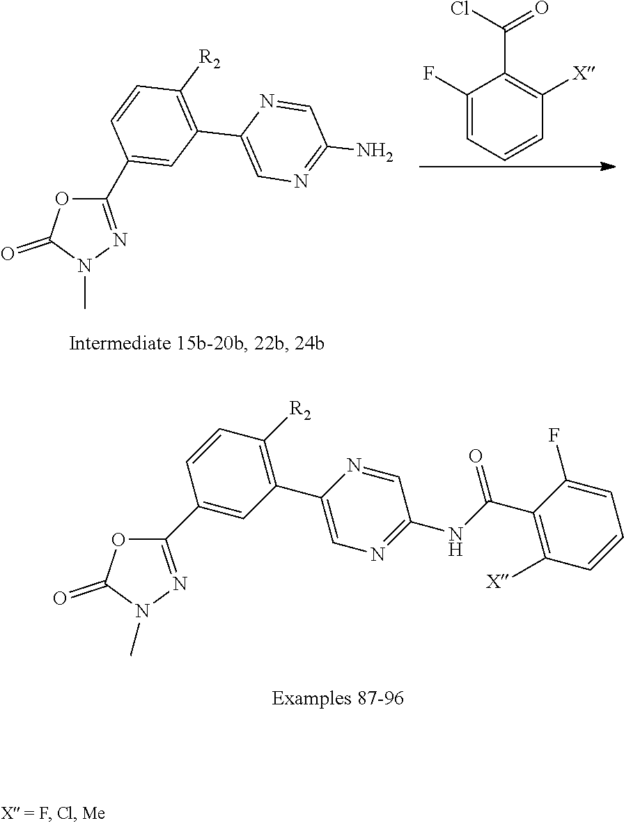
C1(F)=CC=CC([X])=C1C(Cl)=O.C1(C2=CC(C3=CN=C(N)C=N3)=C([R2])C=C2)=NN(C)C(=O)O1.C1(C(NC2=NC=C(C3=C([R2])C=CC(C4=NN(C)C(=O)O4)=C3)N=C2)=O)=C([X])C=CC=C1F
